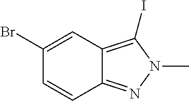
C1(Br)=CC2=C(I)N(C)N=C2C=C1
